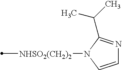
[NHSO2(CH2)2](C)N1C=CN=C1C(C)C
